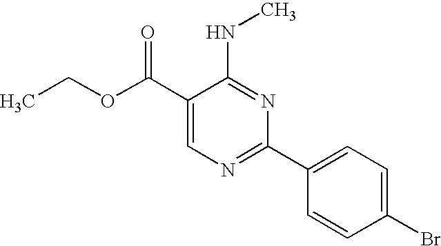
C1(C(OCC)=O)=CN=C(C2=CC=C(Br)C=C2)N=C1NC
